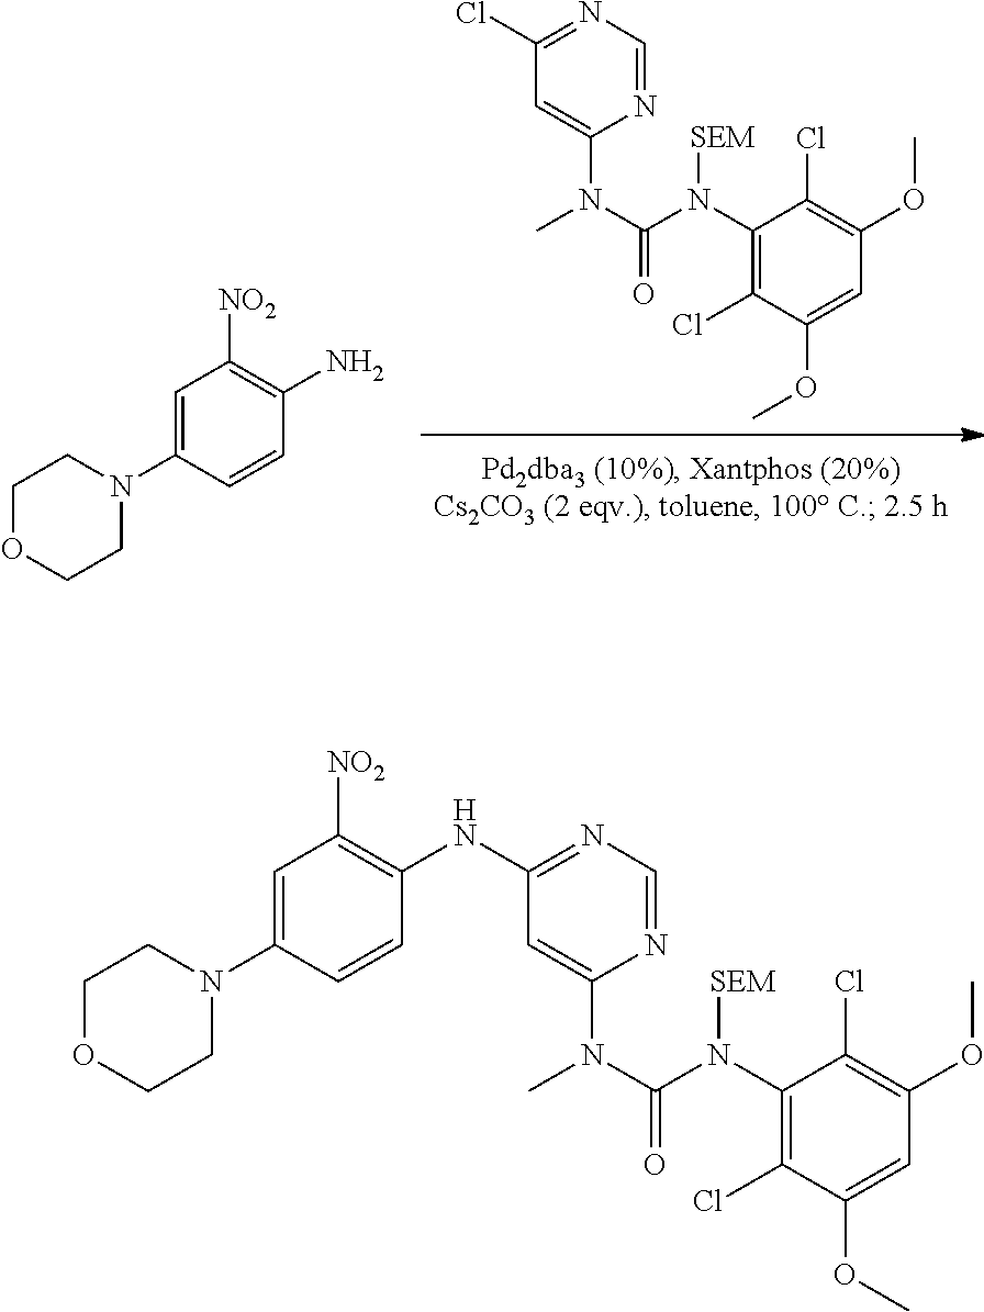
C1=C(N2CCOCC2)C=CC(NC2=NC=NC(N(C(N(C3=C(Cl)C(OC)=CC(OC)=C3Cl)[SEM])=O)C)=C2)=C1[NO2].C1(Cl)=NC=NC(N(C(N(C2=C(Cl)C(OC)=CC(OC)=C2Cl)[SEM])=O)C)=C1.C1OCCN(C2=CC([NO2])=C(N)C=C2)C1
